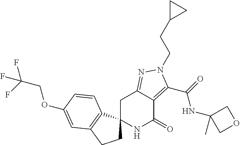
C1C2(C3=C(C1)C=C(OCC(F)(F)F)C=C3)NC(=O)C1=C(C(=O)NC3(C)COC3)N(CCC3CC3)N=C1C2
